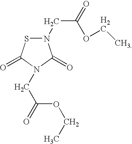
N1(CC(=O)OCC)SC(=O)N(CC(=O)OCC)C1=O
